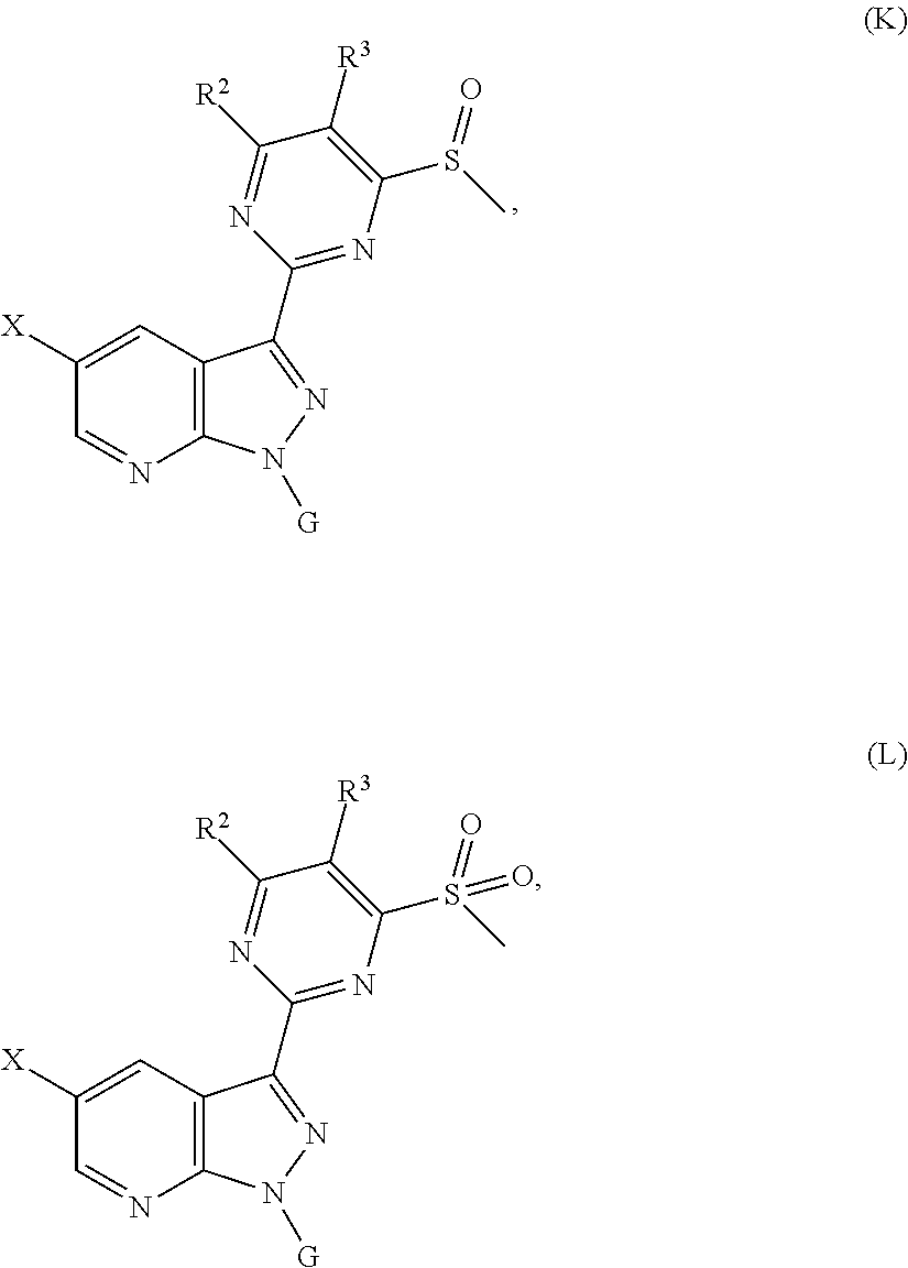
C1([X])=CC2=C(N=C1)N([G])N=C2C1=NC(S(C)=O)=C([R3])C([R2])=N1.C1([X])=CC2=C(N=C1)N([G])N=C2C1=NC(S(C)(=O)=O)=C([R3])C([R2])=N1
